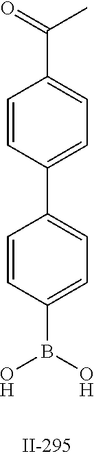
C1=CC(B(O)O)=CC=C1C1=CC=C(C(C)=O)C=C1
